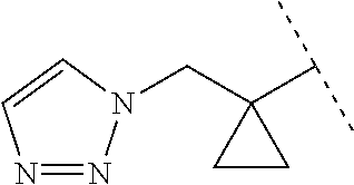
C1CC1(CN1N=NC=C1)C(C)C
